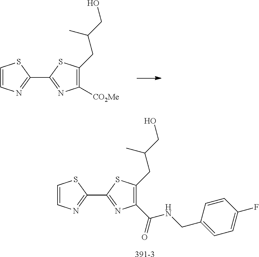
C1(C2=NC([CO2Me])=C(CC(CO)C)S2)=NC=CS1.C1(C2=NC(C(NCC3=CC=C(F)C=C3)=O)=C(CC(C)CO)S2)=NC=CS1.[391-3]
